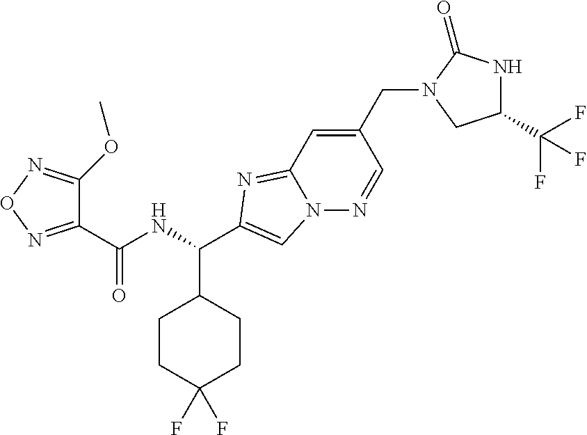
C1(C(NC(C2CCC(F)(F)CC2)C2=CN3C(=N2)C=C(CN2CC(C(F)(F)F)NC2=O)C=N3)=O)=NON=C1OC
